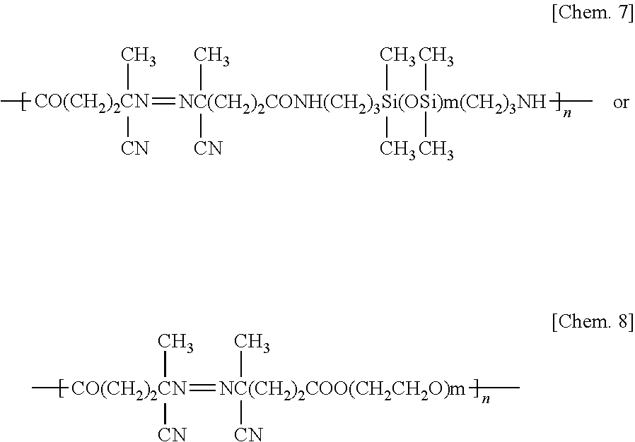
C[CO(CH2)2CN](=[NC(CH2)2CONH(CH2)3Si(OSi)m(CH2)3NH](C)(C)(C)(C)(C)(C)[CN])(C)[CN].C[CO(CH2)2CN](=[NC(CH2)2COO(CH2CH2O)m](C)(C)[CN])(C)[CN]
